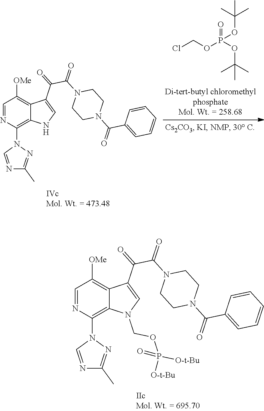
ClCOP(OC(C)(C)C)(=O)OC(C)(C)C.C1=NC(N2C=NC(C)=N2)=C2C(=C1[OMe])C(C(=O)C(N1CCN(C(=O)C3=CC=CC=C3)CC1)=O)=CN2.C1=NC(N2C=NC(C)=N2)=C2C(=C1[OMe])C(C(=O)C(N1CCN(C(=O)C3=CC=CC=C3)CC1)=O)=CN2COP([O-t-Bu])(=O)[O-t-Bu]
